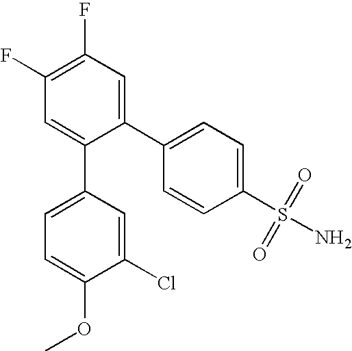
C1(C2=CC=C(S(N)(=O)=O)C=C2)=CC(F)=C(F)C=C1C1=CC=C(OC)C(Cl)=C1
